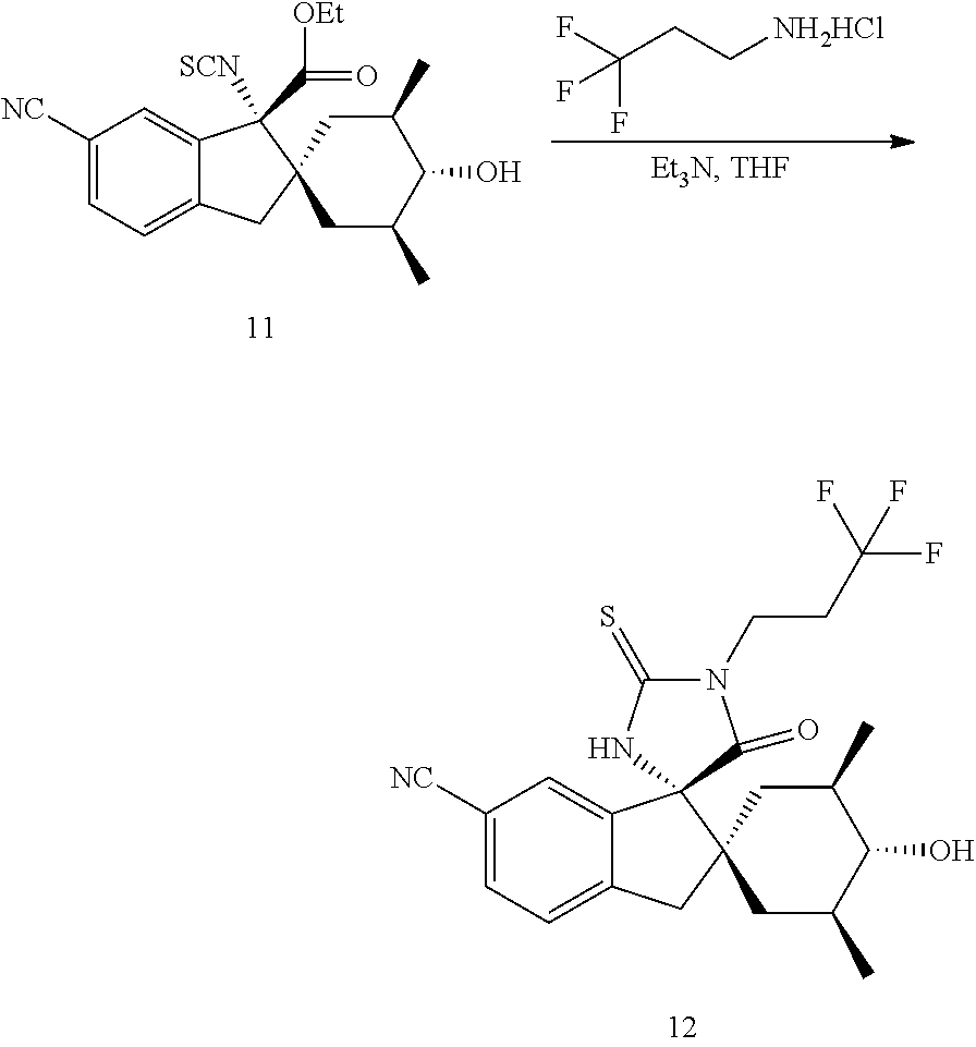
C1([NC])=CC=C2C(=C1)C1(C3(C2)CC(C)C(O)C(C)C3)NC(=S)N(CCC(F)(F)F)C1=O.C1([NC])=CC=C2C(=C1)C([SCN])(C([OEt])=O)C1(C2)CC(C)C(O)C(C)C1.C(CC[NH2HCl])(F)(F)F
